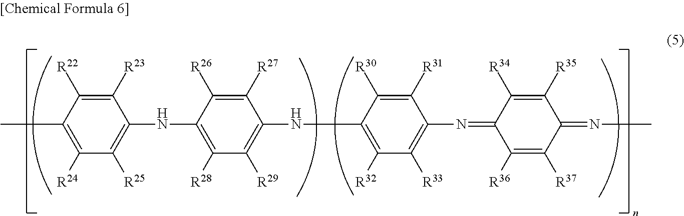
C1([R23])=C([R22])C(C)=C([R24])C([R25])=C1NC1=C([R28])C([R29])=C(NC2=C([R32])C([R33])=C(N=C3C([R34])=C([R35])C(=NC)C([R37])=C3[R36])C([R31])=C2[R30])C([R27])=C1[R26]
